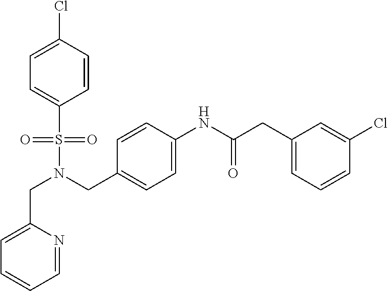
C1=NC(CN(S(C2=CC=C(Cl)C=C2)(=O)=O)CC2=CC=C(NC(=O)CC3=CC=CC(Cl)=C3)C=C2)=CC=C1
